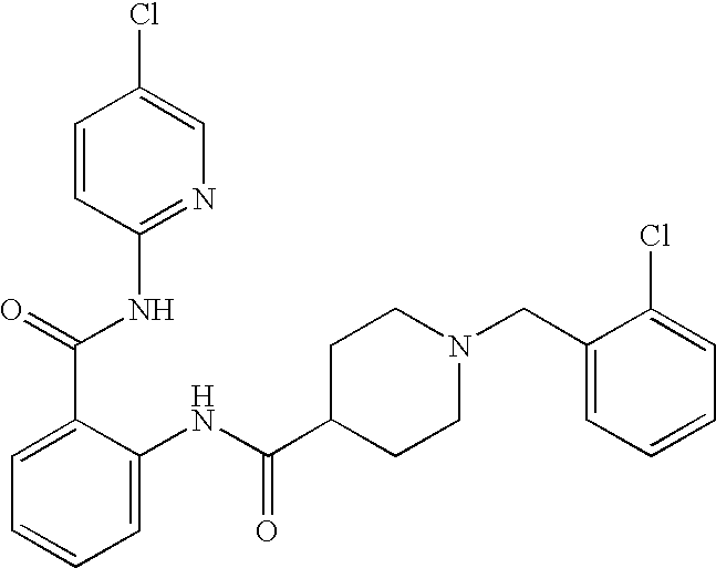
C1=CC(NC(C2=CC=CC=C2NC(C2CCN(CC3=CC=CC=C3Cl)CC2)=O)=O)=NC=C1Cl
